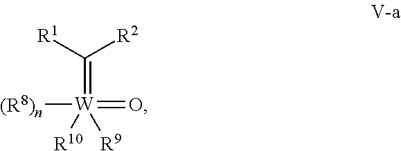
C(=[W]([R10])([R9])(=O)[(R8)n])([R1])[R2]
